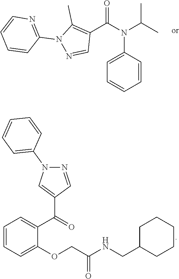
C1(N(C(C2=C(C)N(C3=NC=CC=C3)N=C2)=O)C(C)C)=CC=CC=C1.C1=CC=C(OCC(NCC2CCCCC2)=O)C(C(=O)C2=CN(C3=CC=CC=C3)N=C2)=C1
